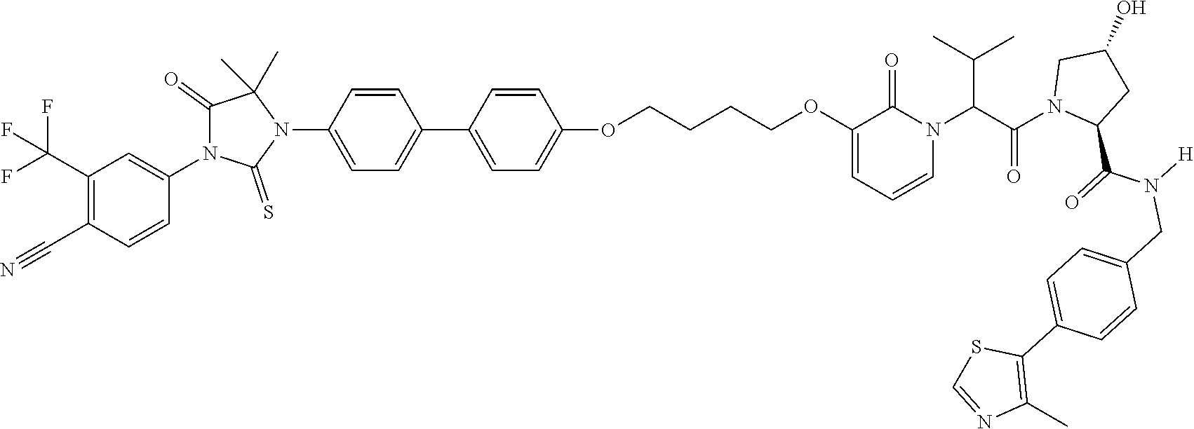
C1=CC(N2C(C)(C)C(=O)N(C3=CC(C(F)(F)F)=C(C#N)C=C3)C2=S)=CC=C1C1=CC=C(OCCCCOC2=CC=CN(C(C(C)C)C(=O)N3C(C(N(CC4=CC=C(C5=C(C)N=CS5)C=C4)[H])=O)CC(O)C3)C2=O)C=C1
